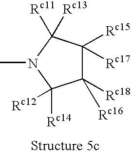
C1([Rc18])([Rc16])C([Rc15])([Rc17])C([Rc11])([Rc13])N(C)C1([Rc12])[Rc14]
